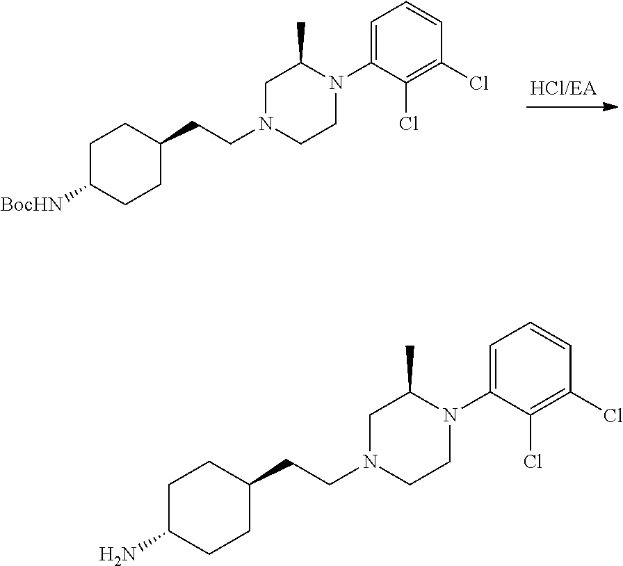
C1CN(CCC2CCC([BocHN])CC2)CC(C)N1C1=CC=CC(Cl)=C1Cl.C1CN(CCC2CCC(N)CC2)CC(C)N1C1=CC=CC(Cl)=C1Cl
